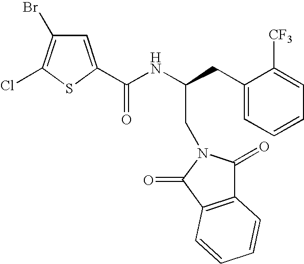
BrC1=C(Cl)SC(C(NC(CC2=CC=CC=C2[CF3])CN2C(=O)C3=C(C2=O)C=CC=C3)=O)=C1
